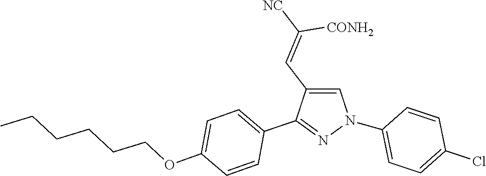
C1(N2C=C(C=C([NC])[CONH2])C(C3=CC=C(OCCCCCC)C=C3)=N2)=CC=C(Cl)C=C1
